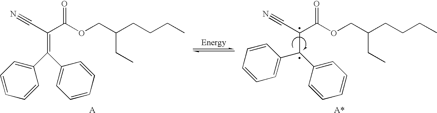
C(C(OCC(CCCC)CC)=O)(C#N)=C(C1=CC=CC=C1)C1=CC=CC=C1.[A].[A*].C(C(OCC(CCCC)CC)=O)(C#N)C(C1=CC=CC=C1)C1=CC=CC=C1
